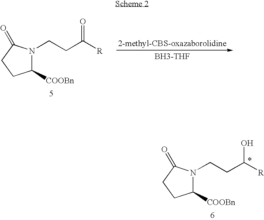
N1(CCC([R])=O)C([COOBn])CCC1=O.[BH3-THF].N1(CCC([R])O)C([COOBn])CCC1=O
